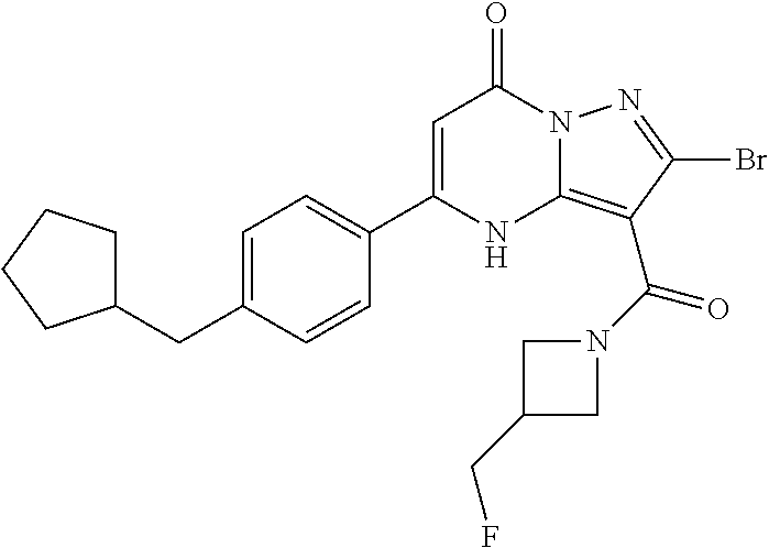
C1=C(CC2CCCC2)C=CC(C2=CC(=O)N3C(=C(C(=O)N4CC(CF)C4)C(Br)=N3)N2)=C1
